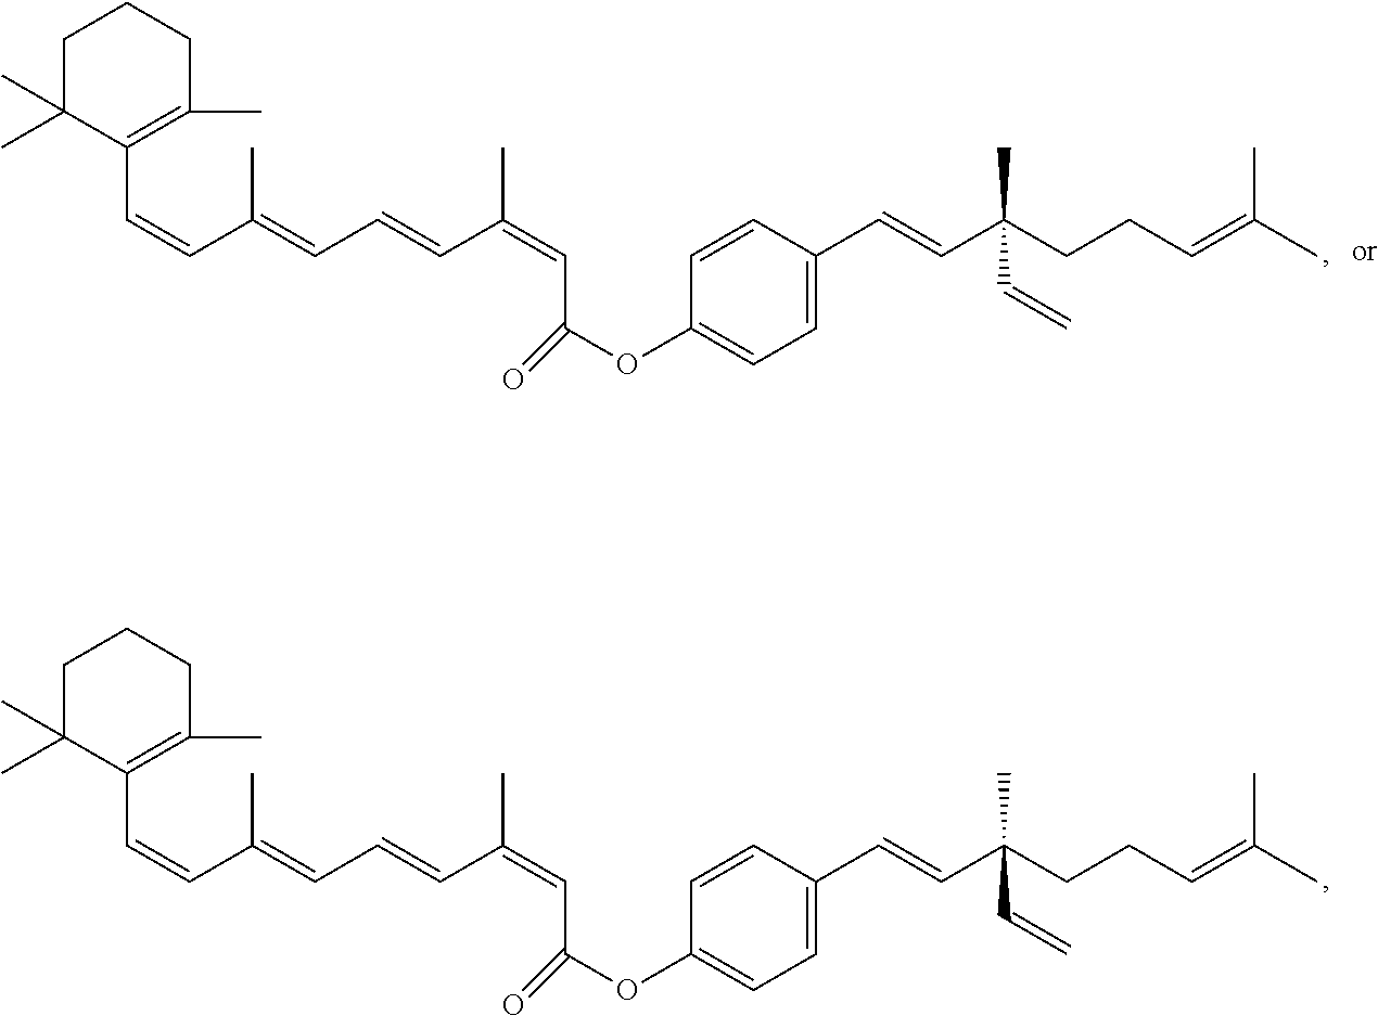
C1C(C)(C)C(C=CC(C)=CC=CC(C)=CC(OC2=CC=C(C=CC(CCC=C(C)C)(C)C=C)C=C2)=O)=C(C)CC1.C1C(C)(C)C(C=CC(C)=CC=CC(C)=CC(OC2=CC=C(C=CC(CCC=C(C)C)(C)C=C)C=C2)=O)=C(C)CC1
